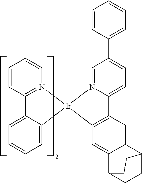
C12=C(C=C3C(=C1)C1CCC3CC1)[Ir]1(N3=CC(C4=CC=CC=C4)=CC=C23)C2=CC=CC=C2C2=N1C=CC=C2
